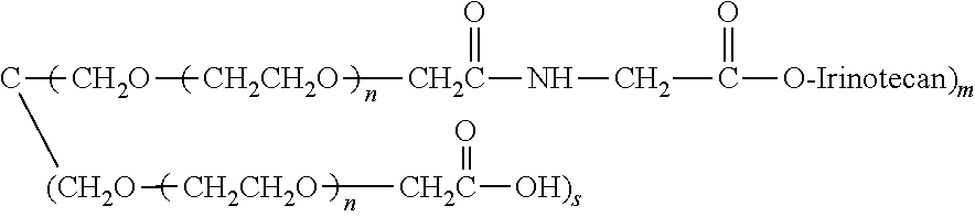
C(CN[CH2C](=O)[CH2CH2O][CH2O]C[(CH2O][CH2CH2O][CH2C]([OH)s])=O)(=O)[O-Irinotecan)m]
